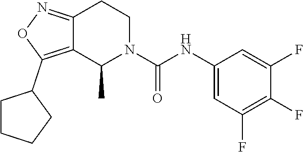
C12=NOC(C3CCCC3)=C1C(C)N(C(NC1=CC(F)=C(F)C(F)=C1)=O)CC2
